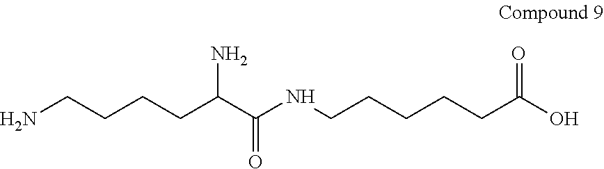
NCCCCC(C(NCCCCCC(O)=O)=O)N
